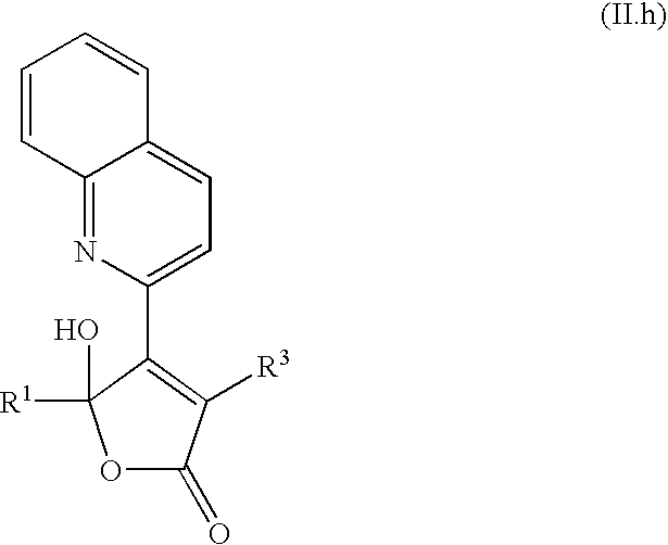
O1C(=O)C([R3])=C(C2=CC=C3C(=N2)C=CC=C3)C1([R1])O
